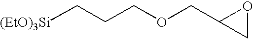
[(EtO)3Si]CCCOCC1CO1
